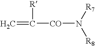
C=C([R])[CO]N([R7])[R8]
